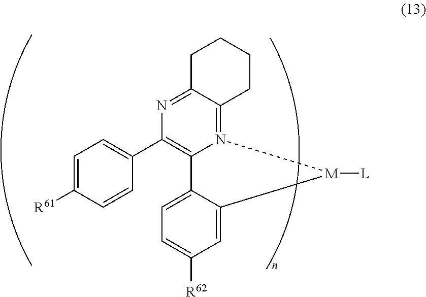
C1=C([R61])C=CC(C2=C3N(=C4C(=N2)CCCC4)[M]([L])C2=CC([R62])=CC=C32)=C1
